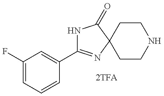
C1(C2=NC3(C(=O)N2)CCNCC3)=CC(F)=CC=C1
